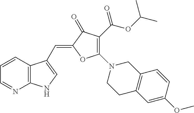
C1=CC2=C(N=C1)NC=C2C=C1C(=O)C(C(OC(C)C)=O)=C(N2CCC3=C(C2)C=CC(OC)=C3)O1
